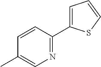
N1=C(C2=CC=CS2)C=CC(C)=C1
